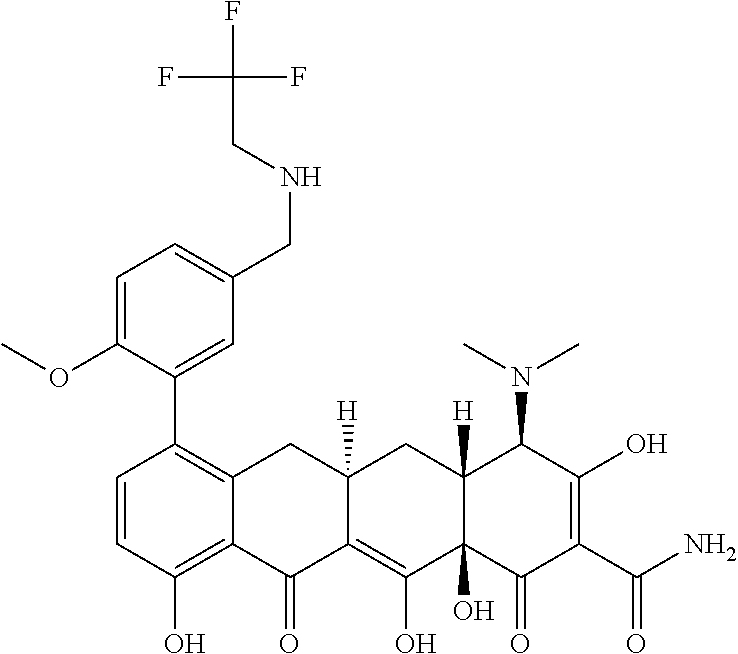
C1=CC(O)=C2C(=C1C1=CC(CNCC(F)(F)F)=CC=C1OC)CC1([H])C(=C(O)C3(O)C([H])(C1)C(N(C)C)C(O)=C(C(N)=O)C3=O)C2=O
